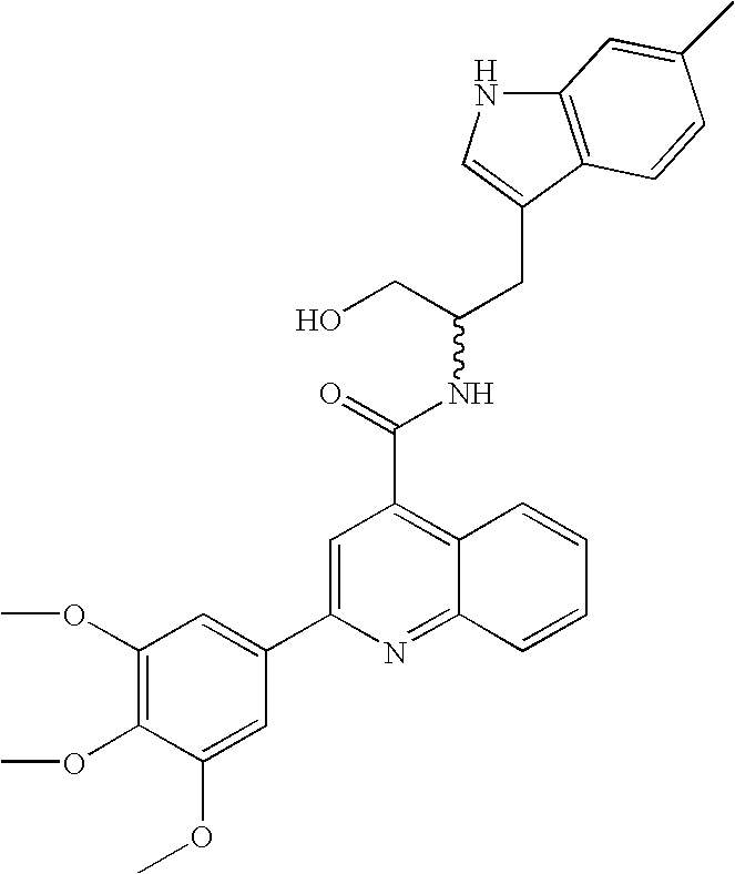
C12=C(C(CC(CO)NC(C3=C4C(=NC(C5=CC(OC)=C(OC)C(OC)=C5)=C3)C=CC=C4)=O)=CN1)C=CC(C)=C2
